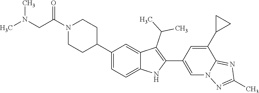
N1(C(CN(C)C)=O)CCC(C2=CC=C3C(=C2)C(C(C)C)=C(C2=CN4C(=NC(C)=N4)C(C4CC4)=C2)N3)CC1
